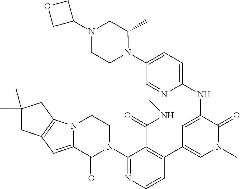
C1(N2CCN3C(=CC4=C3CC(C)(C)C4)C2=O)=NC=CC(C2=CN(C)C(=O)C(NC3=CC=C(N4C(C)CN(C5COC5)CC4)C=N3)=C2)=C1C(=O)NC
